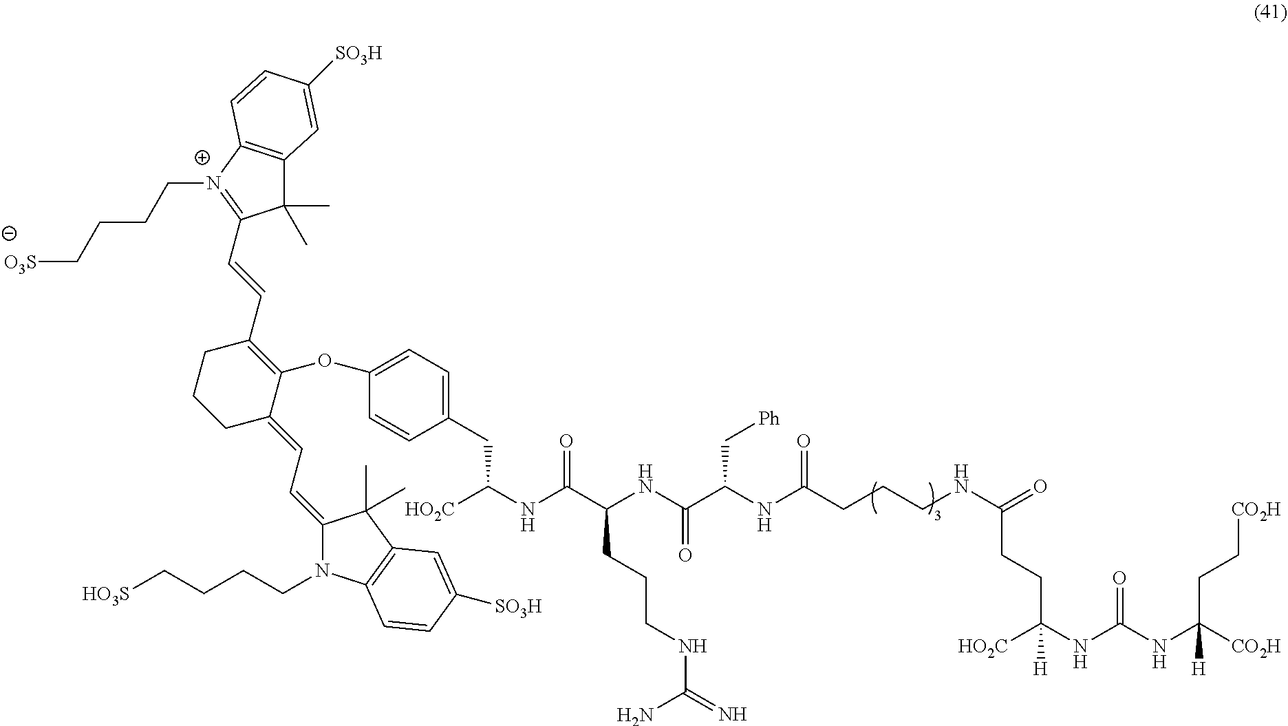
C1(C)(C)C2=C([N+](CCCC[O3S])=C1C=CC1=C(OC3=CC=C(CC(NC(C(NC(C(NC(CCCNC(=O)CCC(NC(NC([CO2H])(CC[CO2H])[H])=O)([HO2C])[H])=O)C[Ph])=O)CCCNC(=N)N)=O)[HO2C])C=C3)C(=CC=C3N(CCCC[HO3S])C4=C(C3(C)C)C=C([SO3H])C=C4)CCC1)C=CC([SO3H])=C2
